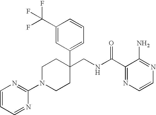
C1(CNC(C2=NC=CN=C2N)=O)(C2=CC=CC(C(F)(F)F)=C2)CCN(C2=NC=CC=N2)CC1
